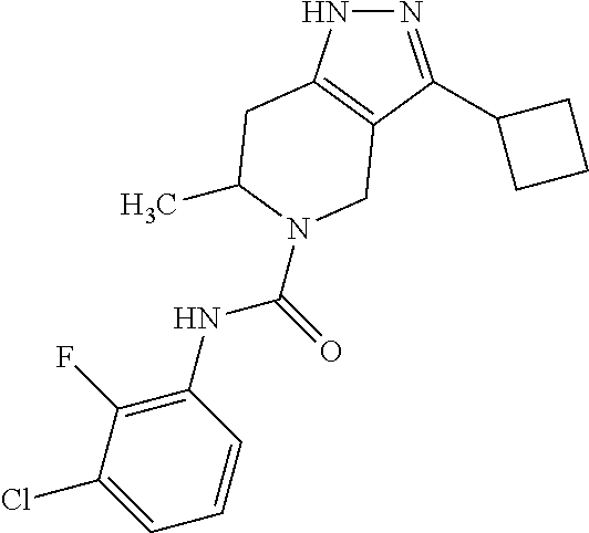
N1=C(C2CCC2)C2=C(N1)CC(C)N(C(NC1=C(F)C(Cl)=CC=C1)=O)C2
